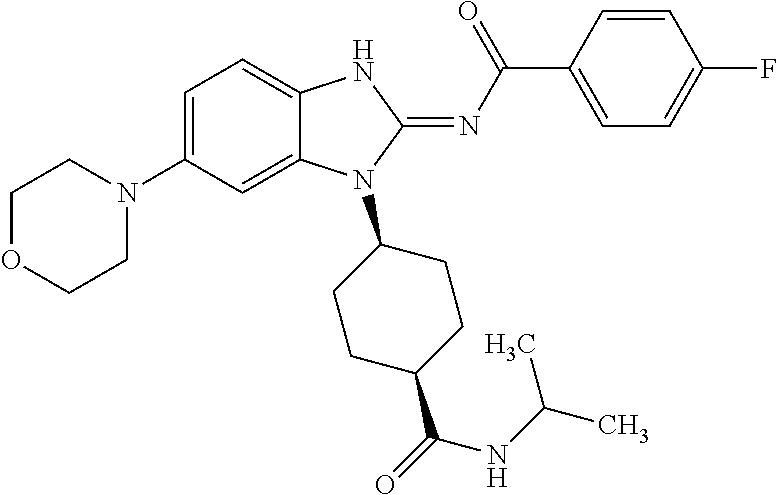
C1OCCN(C2=CC=C3C(=C2)N(C2CCC(C(=O)NC(C)C)CC2)C(=NC(C2=CC=C(F)C=C2)=O)N3)C1
